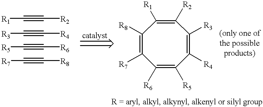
C1([R8])=C([R7])C([R6])=C([R5])C([R4])=C([R3])C([R2])=C1[R1].[R1]C#C[R2].[R3]C#C[R4].[R5]C#C[R6].[R7]C#C[R8]
